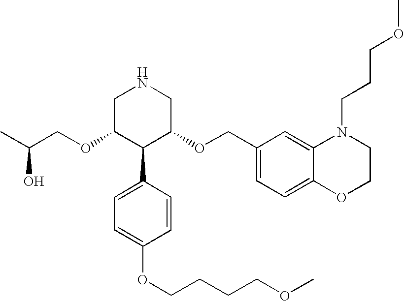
O(C1C(C2=CC=C(OCCCCOC)C=C2)C(OCC2=CC=C3C(=C2)N(CCCOC)CCO3)CNC1)CC(C)O
